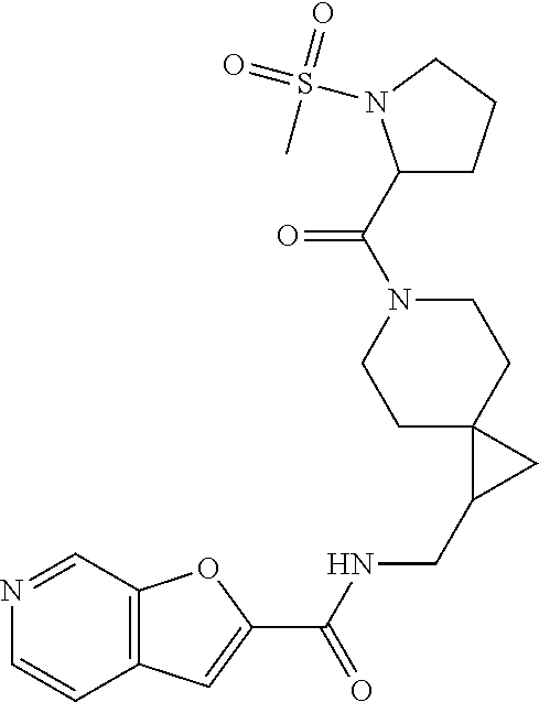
C12=C(C=NC=C1)OC(C(NCC1CC13CCN(C(C1CCCN1S(=O)(=O)C)=O)CC3)=O)=C2
